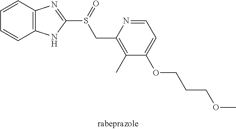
C1=CC2=C(C=C1)NC(S(=O)CC1=C(C)C(OCCCOC)=CC=N1)=N2
